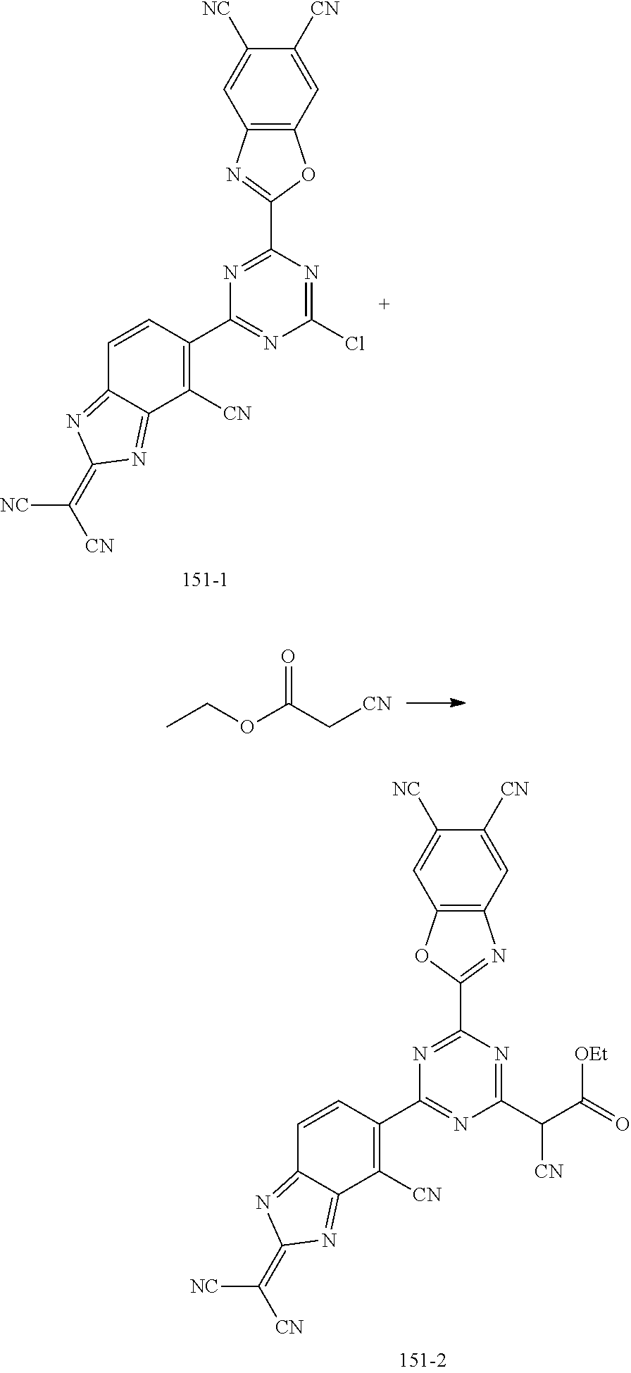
N1=C(C(C(=O)[OEt])[CN])N=C(C2=C([CN])C3=NC(=C([NC])[CN])N=C3C=C2)N=C1C1=NC2=C(O1)C=C([NC])C([CN])=C2.N1=C(Cl)N=C(C2=C([CN])C3=NC(=C([NC])[CN])N=C3C=C2)N=C1C1=NC2=C(O1)C=C([CN])C([NC])=C2.CCOC(C[CN])=O
